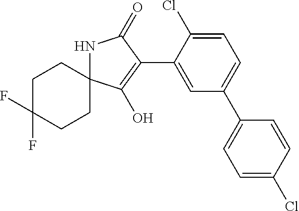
C1CC2(CCC1(F)F)NC(=O)C(C1=CC(C3=CC=C(Cl)C=C3)=CC=C1Cl)=C2O
